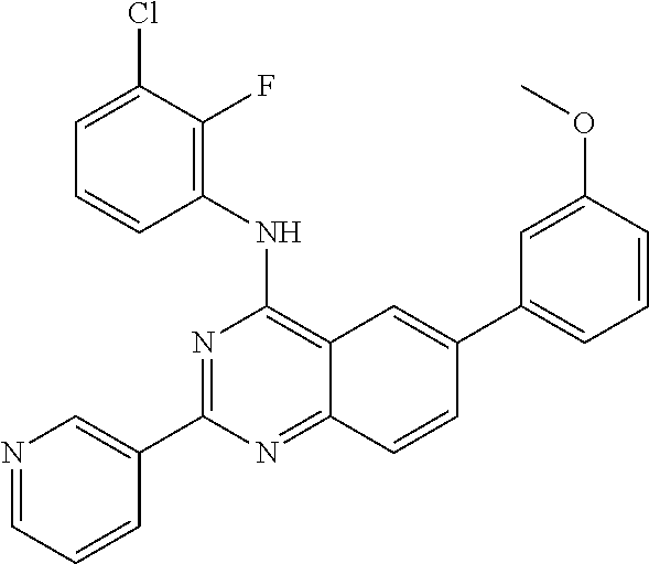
N1=CC=CC(C2=NC(NC3=C(F)C(Cl)=CC=C3)=C3C(=N2)C=CC(C2=CC=CC(OC)=C2)=C3)=C1
